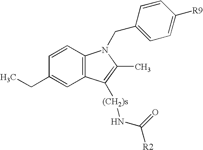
C12=C(C=CC(CC)=C1)N(CC1=CC=C([R9])C=C1)C(C)=C2[(CH2)s]NC([R2])=O
